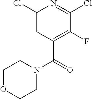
C1(Cl)=CC(C(=O)N2CCOCC2)=C(F)C(Cl)=N1
